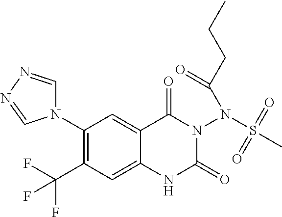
C1(N2C=NN=C2)=C(C(F)(F)F)C=C2C(=C1)C(=O)N(N(S(C)(=O)=O)C(CCC)=O)C(=O)N2
